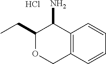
C1(CC)OCC2=C(C1N)C=CC=C2.Cl
